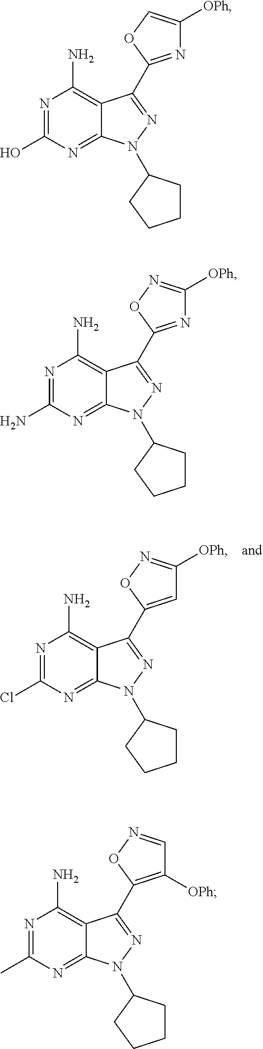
N1=C(Cl)N=C2C(=C1N)C(C1=CC([OPh])=NO1)=NN2C1CCCC1.N1=C(O)N=C2C(=C1N)C(C1=NC([OPh])=CO1)=NN2C1CCCC1.N1=C(N)N=C2C(=C1N)C(C1=NC([OPh])=NO1)=NN2C1CCCC1.N1=C(C)N=C2C(=C1N)C(C1=C([OPh])C=NO1)=NN2C1CCCC1
